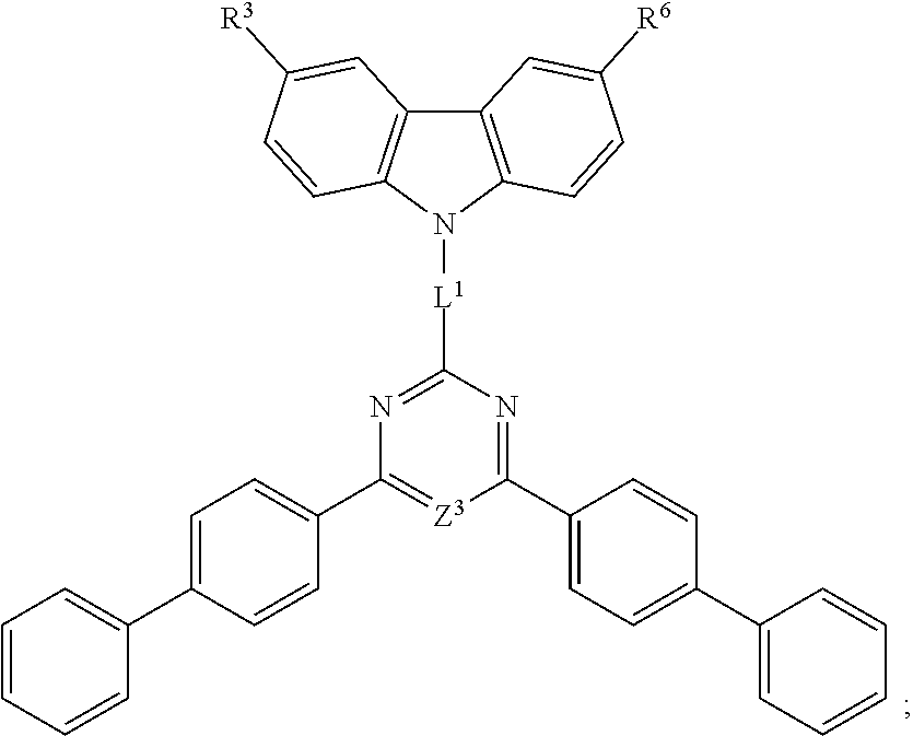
[L1](N1C2=C(C3=C1C=CC([R3])=C3)C=C([R6])C=C2)C1=NC(C2=CC=C(C3=CC=CC=C3)C=C2)=[Z3]C(C2=CC=C(C3=CC=CC=C3)C=C2)=N1
